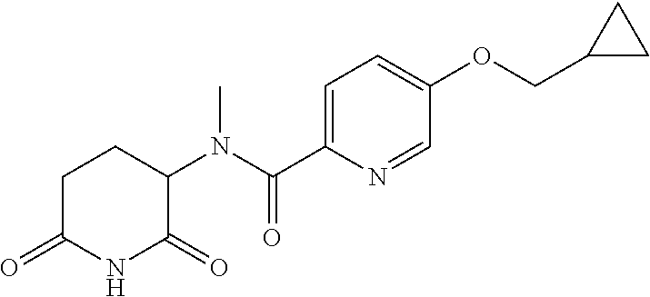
C1C(=O)NC(=O)C(N(C(C2=CC=C(OCC3CC3)C=N2)=O)C)C1
